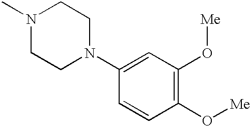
N1(C)CCN(C2=CC(O[Me])=C(O[Me])C=C2)CC1
